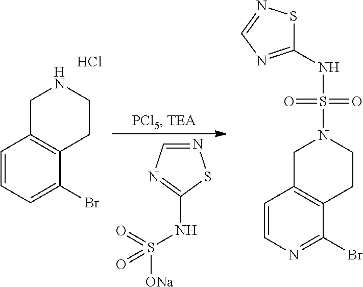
C1=CC=C(Br)C2=C1CNCC2.Cl.N1=CN=C(NS(=O)([ONa])=O)S1.C1=CN=C(Br)C2=C1CN(S(=O)(=O)NC1=NC=NS1)CC2
